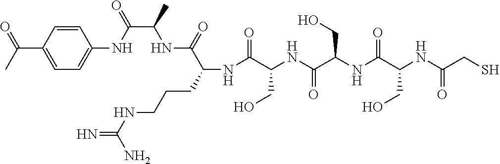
C(C(NC(C(=O)NC(C(NC(C(NC(C(NC(C(NC1=CC=C(C(C)=O)C=C1)=O)C)=O)CCCNC(=N)N)=O)CO)=O)CO)CO)=O)S
